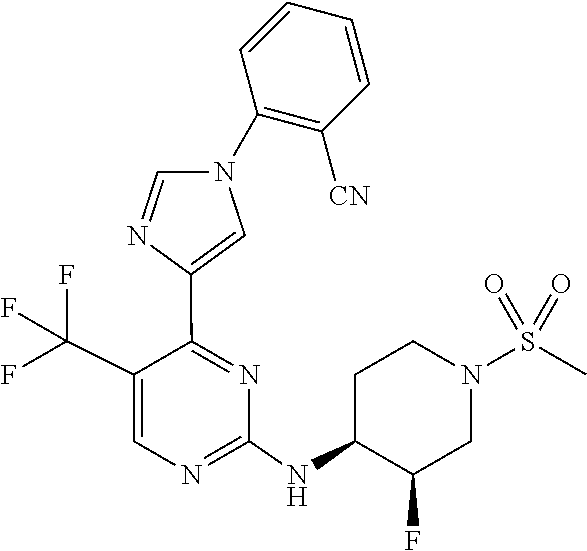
C1=C(C(F)(F)F)C(C2=CN(C3=C([CN])C=CC=C3)C=N2)=NC(NC2C(F)CN(S(C)(=O)=O)CC2)=N1
